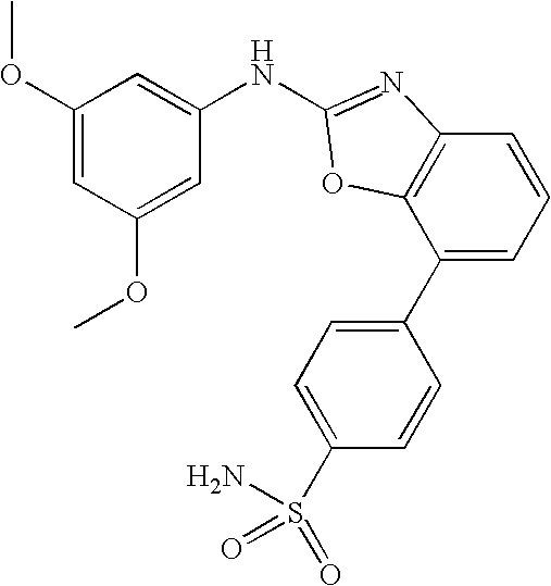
C1(C2=CC=C(S(=O)(=O)N)C=C2)=CC=CC2=C1OC(NC1=CC(OC)=CC(OC)=C1)=N2
